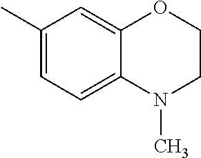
C1(C)=CC=C2C(=C1)OCCN2C
